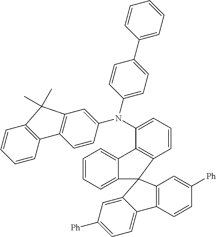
C1=CC=C2C(=C1)C1=C(C=CC=C1N(C1=CC3=C(C=C1)C1=C(C=CC=C1)C3(C)C)C1=CC=C(C3=CC=CC=C3)C=C1)C21C2=C(C=CC([Ph])=C2)C2=CC=C([Ph])C=C21
